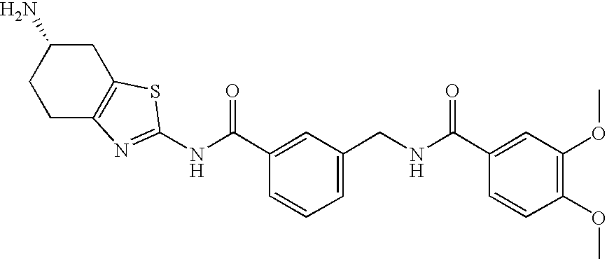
C1(C(=O)NCC2=CC=CC(C(=O)NC3=NC4=C(CC(N)CC4)S3)=C2)=CC(OC)=C(OC)C=C1
